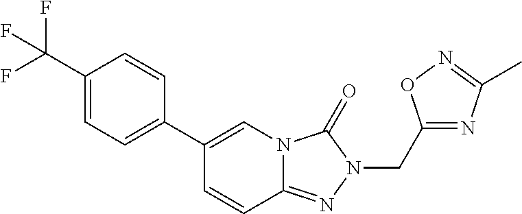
C1(C2=CC=C(C(F)(F)F)C=C2)=CN2C(=NN(CC3=NC(C)=NO3)C2=O)C=C1
